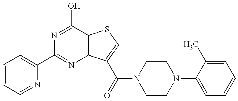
C1=CC=NC(C2=NC3=C(C(O)=N2)SC=C3C(=O)N2CCN(C3=CC=CC=C3C)CC2)=C1
